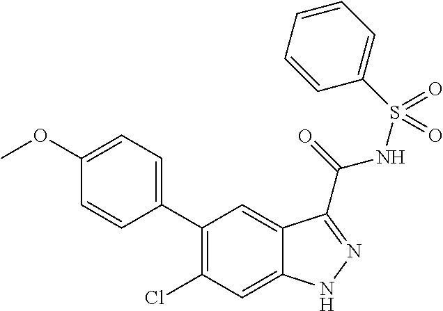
C1(C2=CC=C(OC)C=C2)=C(Cl)C=C2C(=C1)C(C(=O)NS(C1=CC=CC=C1)(=O)=O)=NN2
